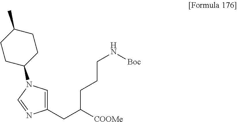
C1CC(N2C=C(CC([COOMe])CCCN[Boc])N=C2)CCC1C
